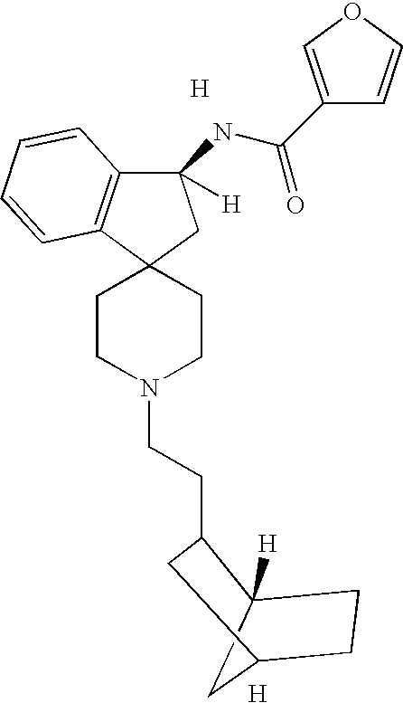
[H].C12([H])CC(CC1)CC2CCN1CCC2(CC1)C1=C(C(NC(C3=COC=C3)=O)([H])C2)C=CC=C1.[H]
